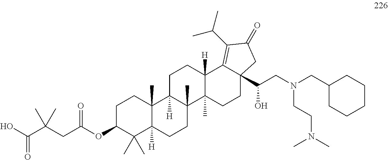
C1C(OC(CC(C(=O)O)(C)C)=O)C(C)(C)C2([H])C(C)(C1)C1([H])C(C)(CC2)C2(C)C([H])(CC1)C1=C(C(C)C)C(=O)CC1(C(CN(CC1CCCCC1)CCN(C)C)O)CC2
